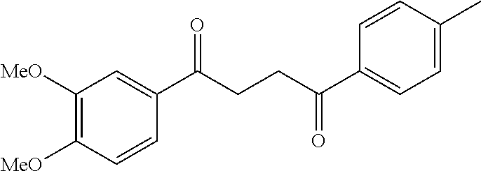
C1(C(CCC(C2=CC=C(C)C=C2)=O)=O)=CC([MeO])=C([MeO])C=C1
